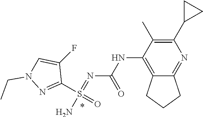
N(C1=C2C(=NC(C3CC3)=C1C)CCC2)C(N=S(N)(C1=NN(CC)C=C1F)=O)=O
